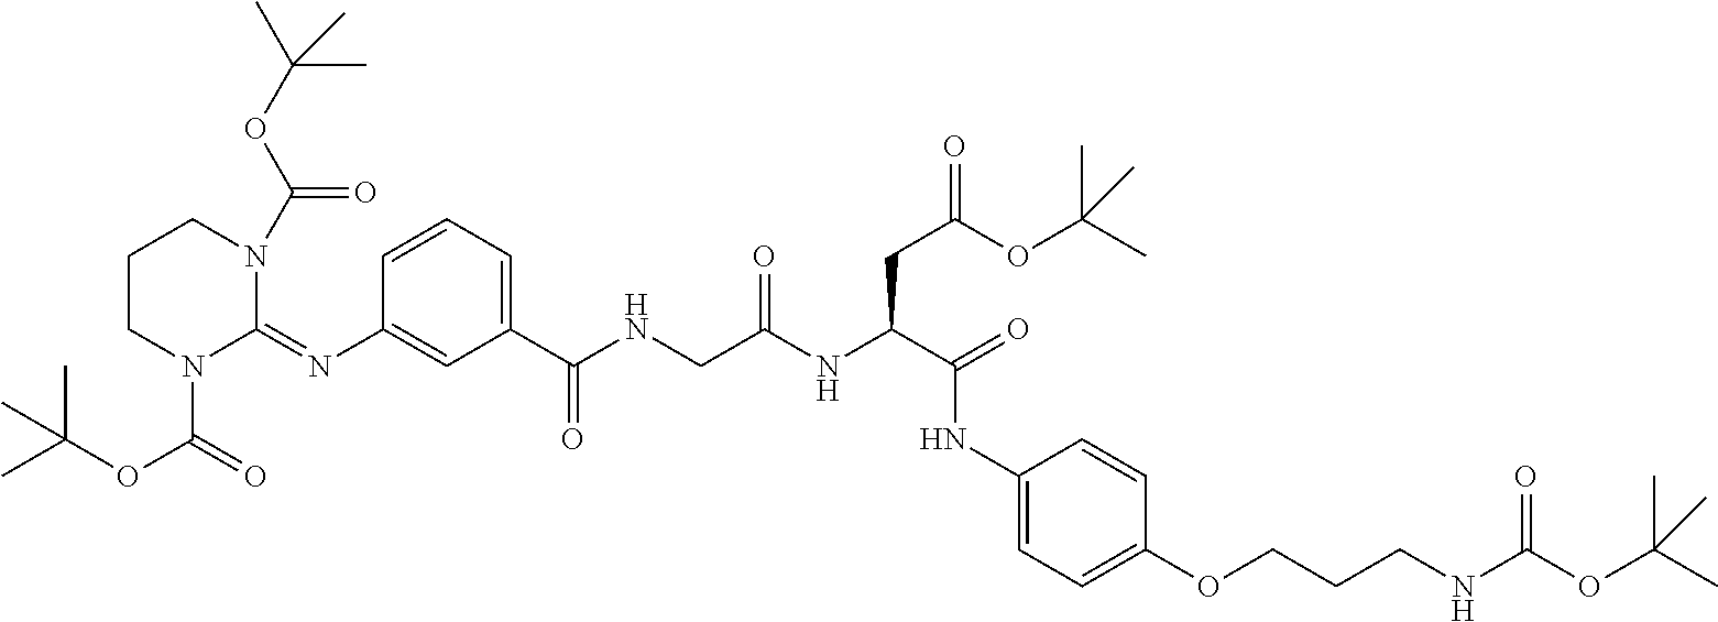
C1=CC=C(C(NCC(NC(C(NC2=CC=C(OCCCNC(OC(C)(C)C)=O)C=C2)=O)CC(OC(C)(C)C)=O)=O)=O)C=C1N=C1N(C(OC(C)(C)C)=O)CCCN1C(OC(C)(C)C)=O
